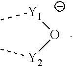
C[Y1]O[Y2]C
